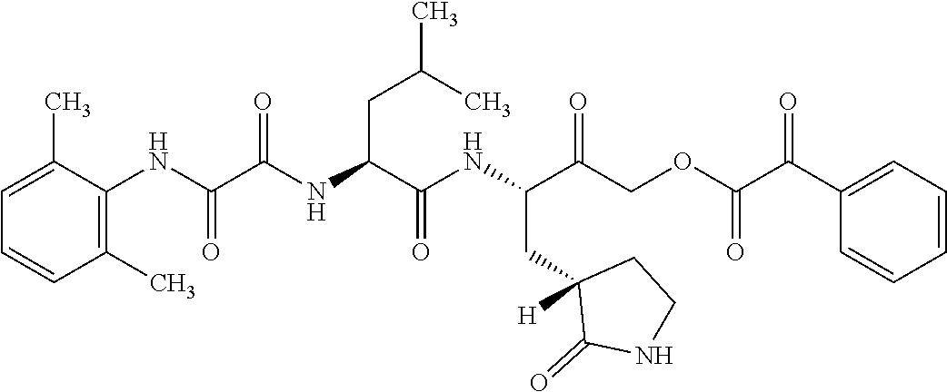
C1=CC=C(C(C(OCC(C(NC(C(NC(C(NC2=C(C)C=CC=C2C)=O)=O)CC(C)C)=O)CC2([H])C(=O)NCC2)=O)=O)=O)C=C1
